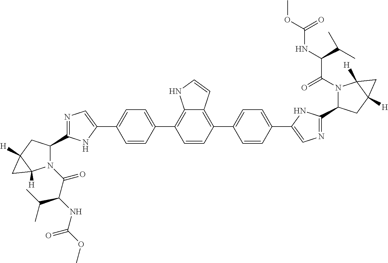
C1=CC(C2=CC=C(C3=CN=C(C4N(C(=O)C(NC(OC)=O)C(C)C)C5([H])C([H])(C4)C5)N3)C=C2)=C2C(=C1C1=CC=C(C3=CN=C(C4N(C(C(NC(OC)=O)C(C)C)=O)C5([H])C([H])(C4)C5)N3)C=C1)NC=C2
